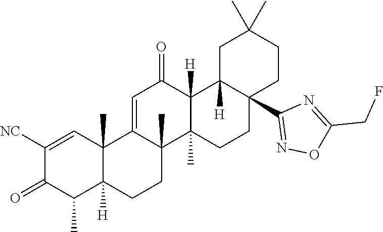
C1([NC])=CC2(C)C([H])(C(C)C1=O)CCC1(C)C2=CC(=O)C2([H])C1(C)CCC1(C3=NOC(CF)=N3)C2([H])CC(C)(C)CC1
